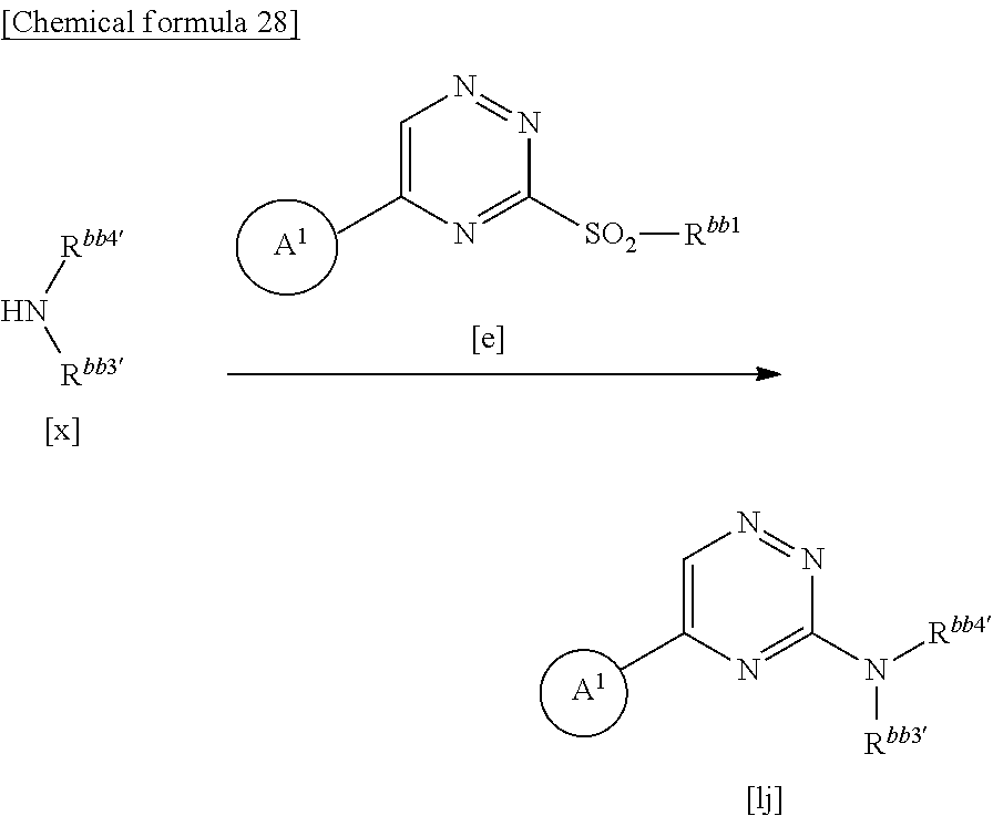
[A1].C1=C(C)N=C(N([Rbb3])[Rbb4])N=N1.[A1].C1=C(C)N=C([SO2][Rbb1])N=N1.N([Rbb4])[Rbb3]
